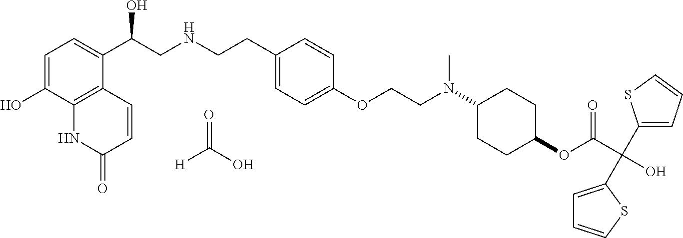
O=C(O)[H].C1=C(O)C2=C(C(C(CNCCC3=CC=C(OCCN(C4CCC(OC(C(O)(C5=CC=CS5)C5=CC=CS5)=O)CC4)C)C=C3)O)=C1)C=CC(=O)N2
